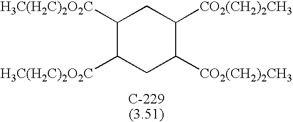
C1([H3C(H2C)2O2C])C([H3C(H2C)2O2C])CC([CO2(CH2)2CH3])C([CO2(CH2)2CH3])C1
